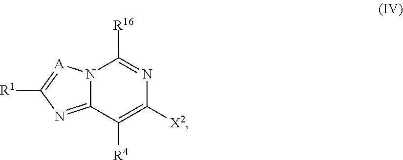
N12C(=NC([R1])=[A]1)C([R4])=C([X2])N=C2[R16]
